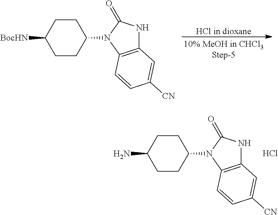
C1CC(N2C3=C(NC2=O)C=C([CN])C=C3)CCC1N.Cl.C1CC(N2C3=C(NC2=O)C=C([CN])C=C3)CCC1[BocHN].[HCl in dioxane]
